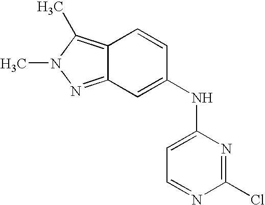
C12=NN(C)C(C)=C1C=CC(NC1=CC=NC(Cl)=N1)=C2
